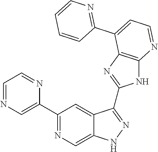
C1(C2=NC=C3C(=C2)C(C2=NC4=C(N2)N=CC=C4C2=NC=CC=C2)=NN3)=CN=CC=N1
